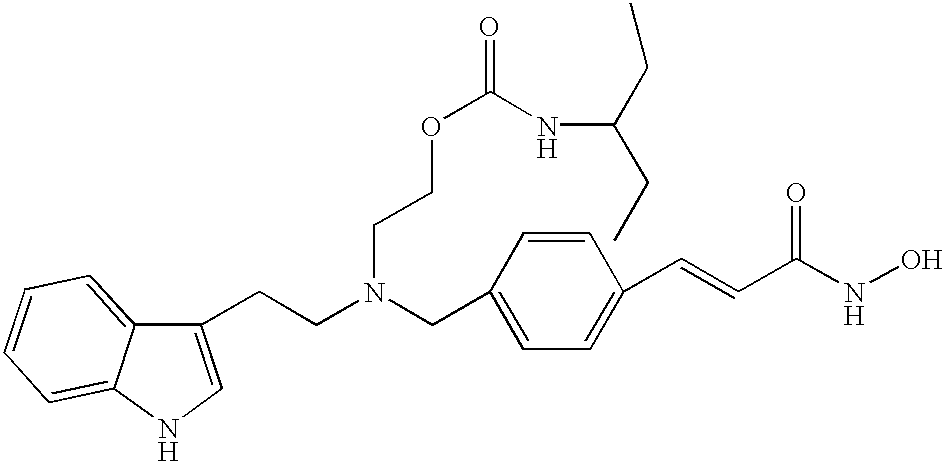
C1(CN(CCC2=CNC3=CC=CC=C23)CCOC(=O)NC(CC)CC)=CC=C(C=CC(NO)=O)C=C1
